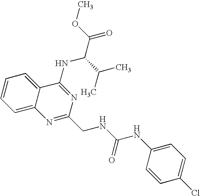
C12=CC=CC=C1C(NC(C(=O)OC)C(C)C)=NC(CNC(NC1=CC=C(Cl)C=C1)=O)=N2
